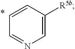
C1=C([R5b])C=CC=N1
